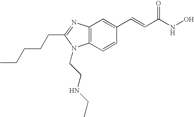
C12=C(C=CC(C=CC(=O)NO)=C1)N(CCNCC)C(CCCCC)=N2
